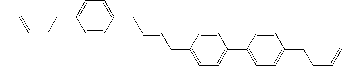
C1=CC(CC=CCC2=CC=C(C3=CC=C(CCC=C)C=C3)C=C2)=CC=C1CCC=CC
